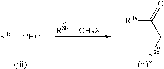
[R3b][CH2X1].[R4a][CHO].[R4a]C(=O)C[R3b]
